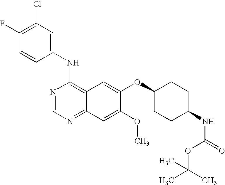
N1=CN=C2C(=C1NC1=CC(Cl)=C(F)C=C1)C=C(OC1CCC(NC(=O)OC(C)(C)C)CC1)C(OC)=C2
